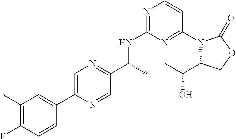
CC(NC1=NC=CC(N2C(C(O)C)COC2=O)=N1)C1=NC=C(C2=CC(C)=C(F)C=C2)N=C1
